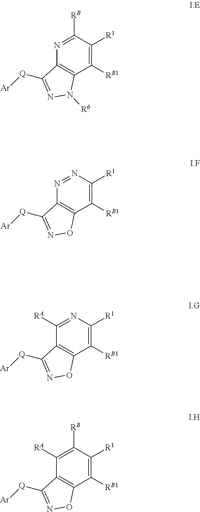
C12=C(C([RB1])=C([R1])N=C1[RA])ON=C2[Q][Ar].C12=C(C([RB1])=C([R1])N=N1)ON=C2[Q][Ar].C12=C(C([RB1])=C([R1])C([RB])=N1)N([R6])N=C2[Q][Ar].C12=C(C([RB1])=C([R1])C([RB])=C1[RA])ON=C2[Q][Ar]
